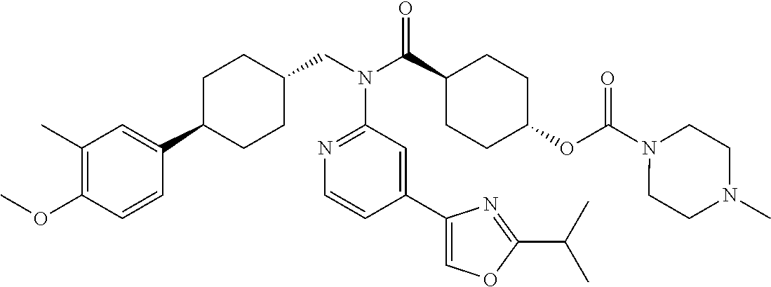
C1(C)=C(OC)C=CC(C2CCC(CN(C(C3CCC(OC(N4CCN(C)CC4)=O)CC3)=O)C3=NC=CC(C4=COC(C(C)C)=N4)=C3)CC2)=C1
